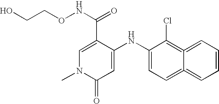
C1(C(=O)NOCCO)=CN(C)C(=O)C=C1NC1=CC=C2=CC=CC=C2=C1Cl
